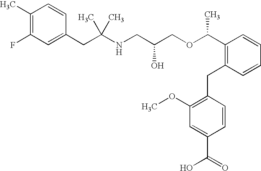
C1(C)=C(F)C=C(CC(NCC(COC(C2=C(CC3=C(OC)C=C(C(=O)O)C=C3)C=CC=C2)C)O)(C)C)C=C1
